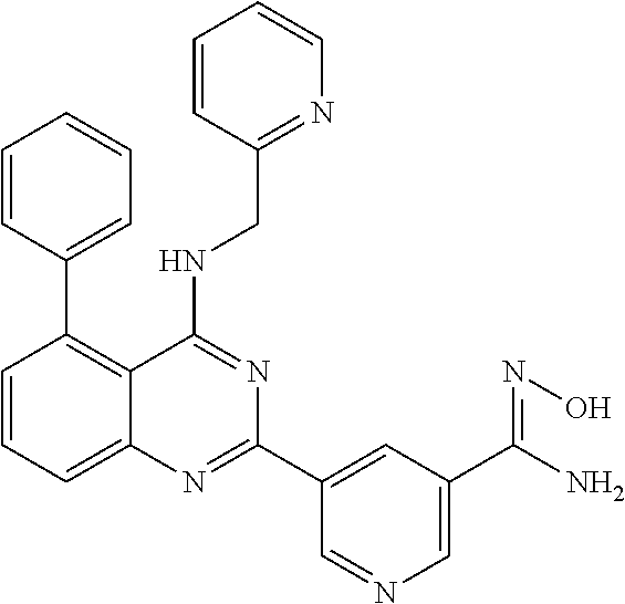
C1=CC=C2C(=C1C1=CC=CC=C1)C(NCC1=NC=CC=C1)=NC(C1=CC(C(N)=NO)=CN=C1)=N2
